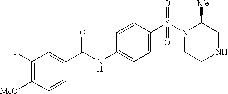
S(C1=CC=C(NC(C2=CC(I)=C([MeO])C=C2)=O)C=C1)(N1CCNCC1[Me])(=O)=O
